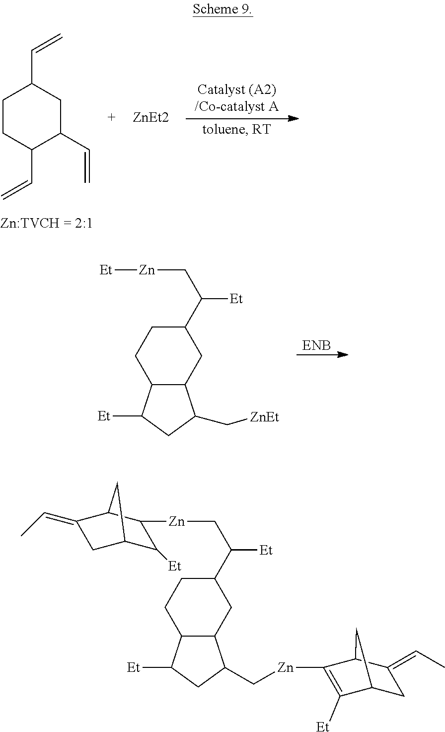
[ENB].C1C2C(CC(C(C[Zn][Et])[Et])C1)C(C[ZnEt])CC2[Et].C1(=CC)C2C([Zn]CC3C4C(CCC(C([Et])C[Zn]C5C([Et])C6CC(=CC)C5C6)C4)C([Et])C3)=C([Et])C(C1)C2.C1CC(C=C)C(C=C)CC1C=C.[ZnEt2]
